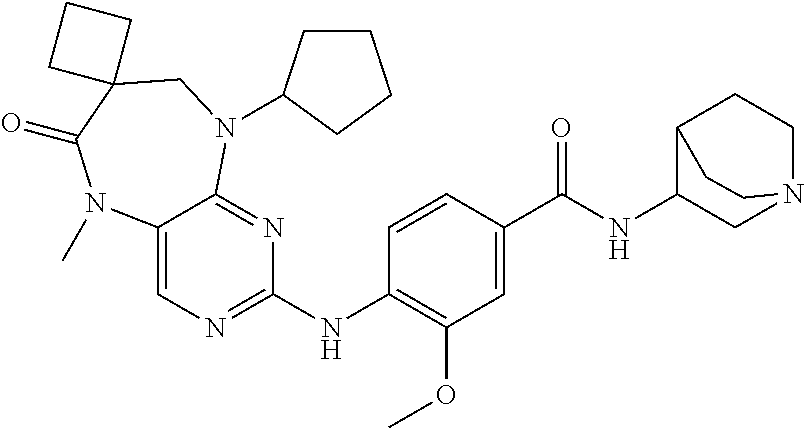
C1(NC2=NC=C3C(=N2)N(C2CCCC2)CC2(C(=O)N3C)CCC2)=C(OC)C=C(C(NC2CN3CCC2CC3)=O)C=C1
